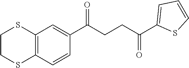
C1(C(CCC(C2=CC=CS2)=O)=O)=CC2=C(C=C1)SCCS2
